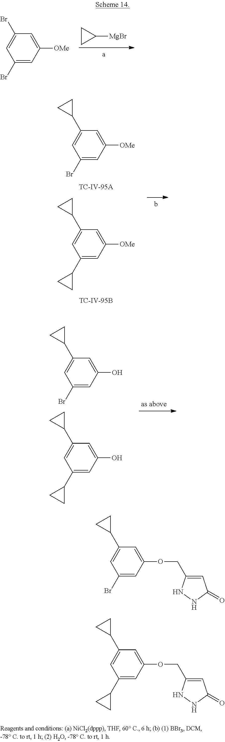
C1=C([OMe])C=C(Br)C=C1Br.C1([MgBr])CC1.C1=C([OMe])C=C(C2CC2)C=C1C1CC1.C1=C([OMe])C=C(Br)C=C1C1CC1.C1=C(O)C=C(C2CC2)C=C1C1CC1.C1=C(O)C=C(Br)C=C1C1CC1.C1=C(OCC2=CC(=O)NN2)C=C(C2CC2)C=C1C1CC1.C1=C(OCC2=CC(=O)NN2)C=C(Br)C=C1C1CC1
